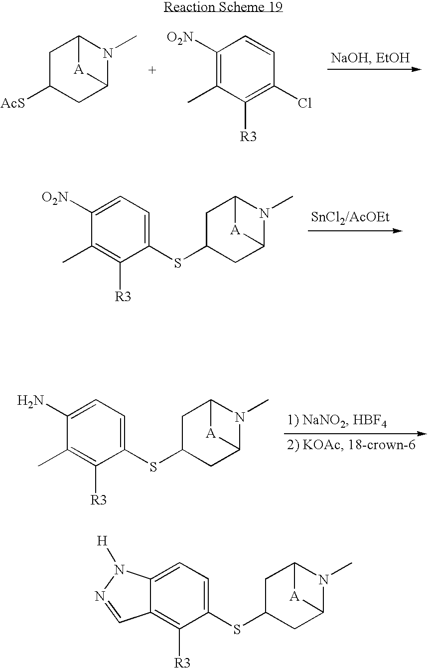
C1C(SC2=CC=C3C(=C2[R3])C=NN3[H])CC2N(C)C1[A]2.C1C([AcS])CC2N(C)C1[A]2.C1([O2N])=C(C)C([R3])=C(Cl)C=C1.C1C(SC2=CC=C([O2N])C(C)=C2[R3])CC2N(C)C1[A]2.C1C(SC2=CC=C(N)C(C)=C2[R3])CC2N(C)C1[A]2
